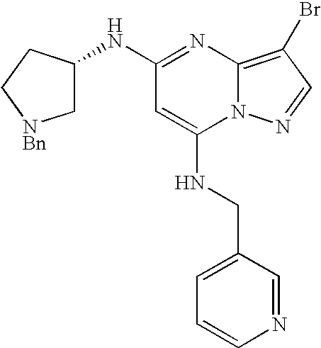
C1=CN=CC(CNC2=CC(NC3C[NBn]CC3)=NC3=C(Br)C=NN23)=C1
